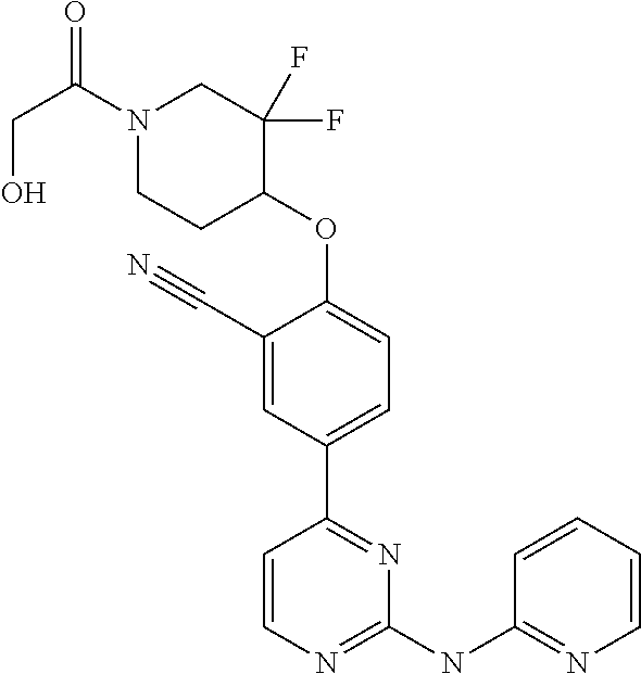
N1(C(=O)CO)CCC(OC2=CC=C(C3=NC(NC4=NC=CC=C4)=NC=C3)C=C2C#N)C(F)(F)C1
